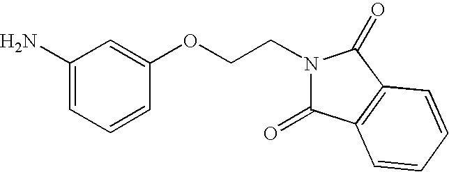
NC1=CC=CC(OCCN2C(=O)C3=C(C2=O)C=CC=C3)=C1
